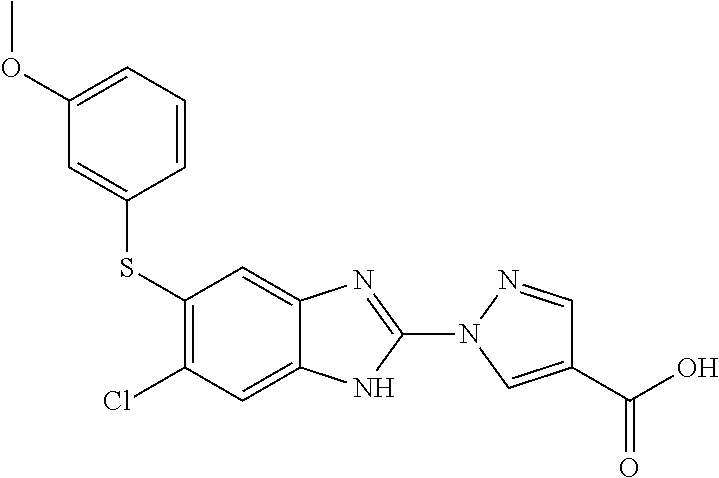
C1(SC2=CC(OC)=CC=C2)=C(Cl)C=C2C(=C1)N=C(N1C=C(C(=O)O)C=N1)N2
